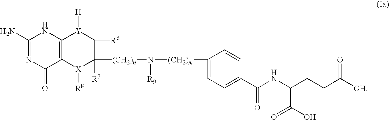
C1(N)=NC(=O)C2=C(N1)[Y]([H])C([R6])C([R7])([(CH2)n]N([(CH2)m]C1=CC=C(C(NC(CCC([OH])=O)C(=O)O)=O)C=C1)[R9])[X]2[R8]
